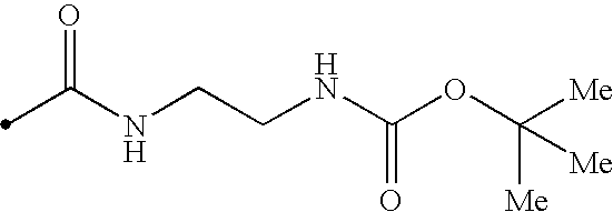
C(NCCNC(=O)OC([Me])([Me])[Me])(C)=O
